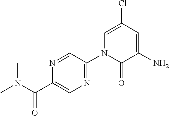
N1=CC(N2C(=O)C(N)=CC(Cl)=C2)=NC=C1C(N(C)C)=O
